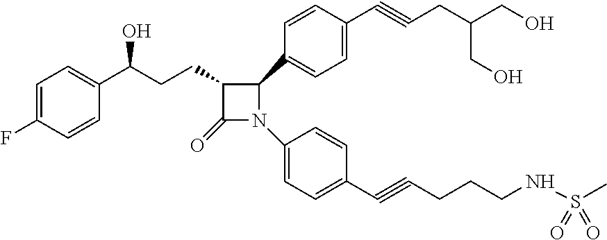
C1=C(F)C=CC(C(CCC2C(=O)N(C3=CC=C(C#CCCCNS(=O)(=O)C)C=C3)C2C2=CC=C(C#CCC(CO)CO)C=C2)O)=C1
